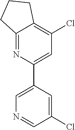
C12=C(Cl)C=C(C3=CN=CC(Cl)=C3)N=C1CCC2
